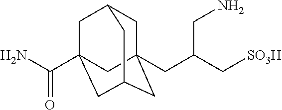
C1C2(CC(C[SO3H])CN)CC3CC(C(N)=O)(CC1C3)C2
